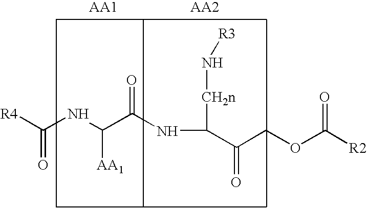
[R4]C(NC(C(NC(C(COC([R2])=O)=O)[CH2n]N[R3])=O)[AA1])=O
